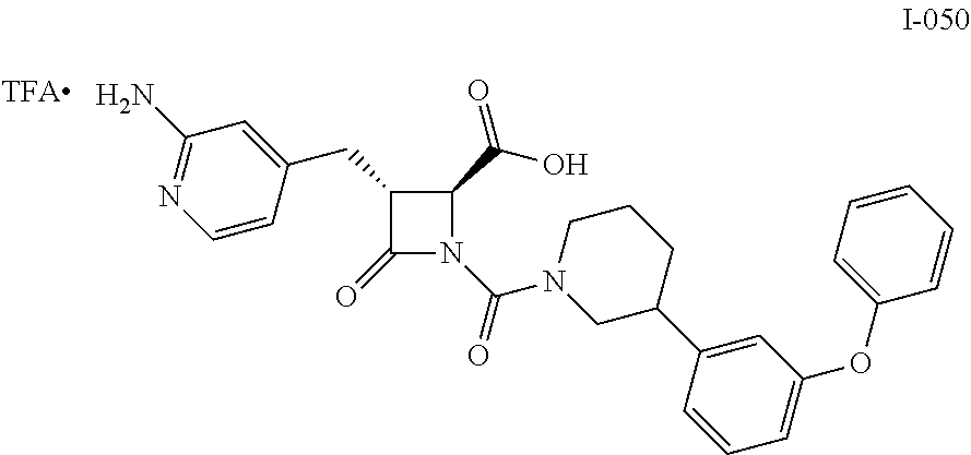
C1(CC2=CC(N)=NC=C2)C(=O)N(C(=O)N2CC(C3=CC(OC4=CC=CC=C4)=CC=C3)CCC2)C1C(O)=O
